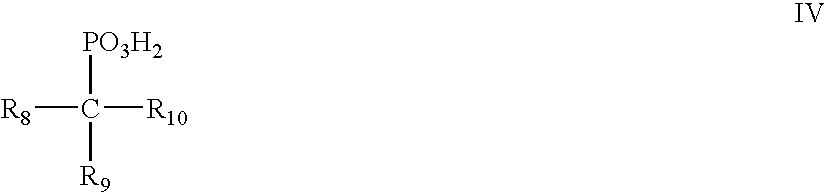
[R8]C([PO3H2])([R10])[R9]
